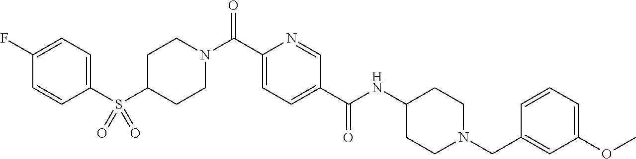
C1(F)=CC=C(S(C2CCN(C(C3=CC=C(C(NC4CCN(CC5=CC(OC)=CC=C5)CC4)=O)C=N3)=O)CC2)(=O)=O)C=C1
